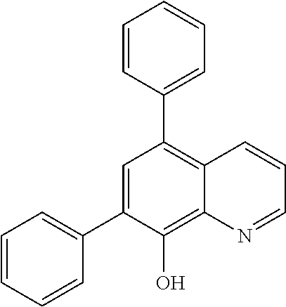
C1(C2=CC(C3=CC=CC=C3)=C3C(=C2O)N=CC=C3)=CC=CC=C1
